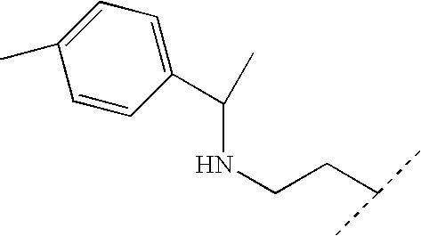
C1(C(NCCC(C)C)C)=CC=C(C)C=C1
